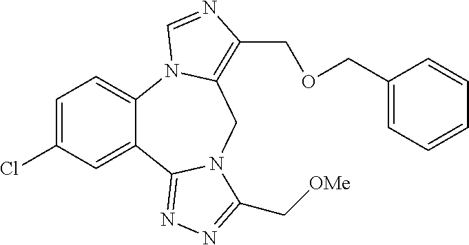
C1=C(Cl)C=C2C(=C1)N1C(=C(COCC3=CC=CC=C3)N=C1)CN1C2=NN=C1C[OMe]
